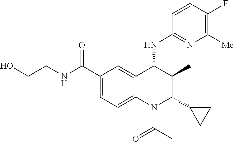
C1(C(NCCO)=O)=CC=C2C(=C1)C(NC1=NC([Me])=C(F)C=C1)C(C)C(C1CC1)N2C(C)=O
